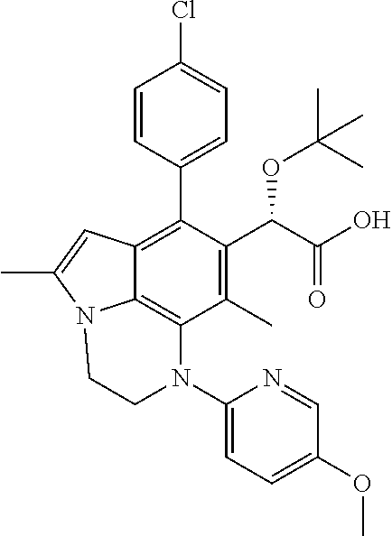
C1=CC(C2=C3C4=C(C(C)=C2C(C(=O)O)OC(C)(C)C)N(C2=CC=C(OC)C=N2)CCN4C(C)=C3)=CC=C1Cl
